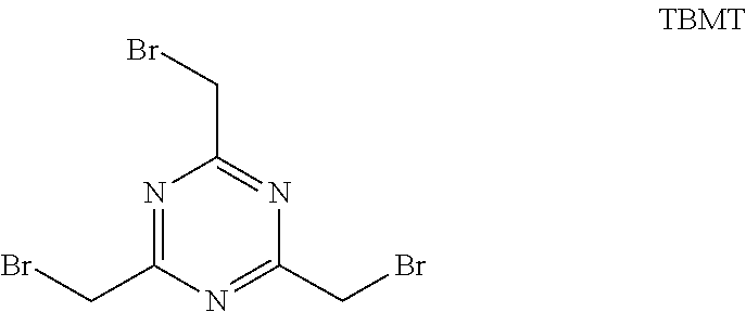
N1=C(CBr)N=C(CBr)N=C1CBr
